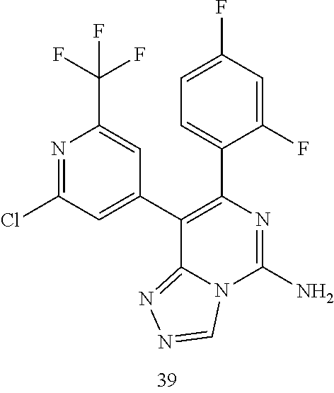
N1=C(Cl)C=C(C2=C(C3=CC=C(F)C=C3F)N=C(N)N3C2=NN=C3)C=C1C(F)(F)F
